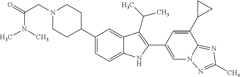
C1(C2CCN(CC(N(C)C)=O)CC2)=CC=C2C(=C1)C(C(C)C)=C(C1=CN3C(=NC(C)=N3)C(C3CC3)=C1)N2
